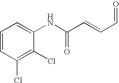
C1=CC(Cl)=C(Cl)C(NC(C=CC=O)=O)=C1
